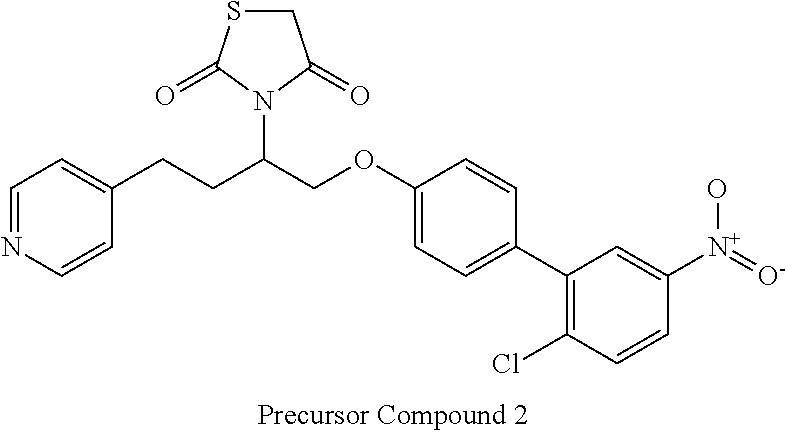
C1=NC=CC(CCC(COC2=CC=C(C3=C(Cl)C=CC([N+](=[O-])O)=C3)C=C2)N2C(=O)SCC2=O)=C1
